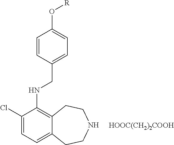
C1(Cl)=CC=C2C(=C1NCC1=CC=C(O[R])C=C1)CCNCC2.[HOOC(CH2)2COOH]
